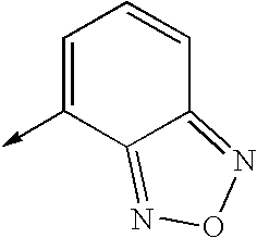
C1=C(->C)C2=NON=C2C=C1
